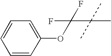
C1=CC(OC(F)(C(C)(C)C)F)=CC=C1
